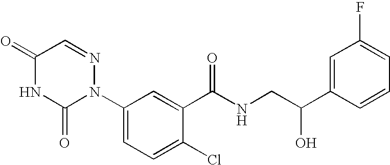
C1(=O)NC(=O)N(C2=CC=C(Cl)C(C(=O)NCC(C3=CC(F)=CC=C3)O)=C2)N=C1
